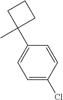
C1CCC1(C1=CC=C(Cl)C=C1)C
